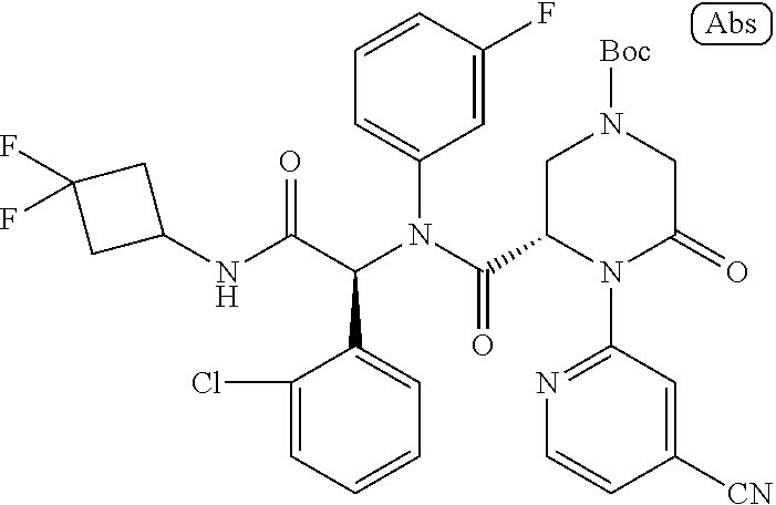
C1(NC(C(N(C(=O)C2N(C3=NC=CC([CN])=C3)C(=O)CN([Boc])C2)C2=CC=CC(F)=C2)C2=CC=CC=C2Cl)=O)CC(F)(F)C1
